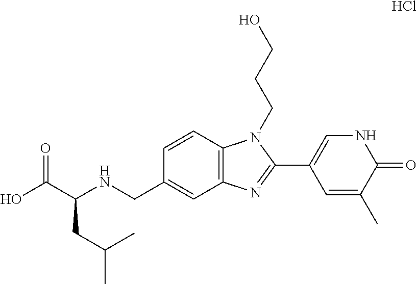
C1=CC2=C(C=C1CNC(C(O)=O)CC(C)C)N=C(C1=CNC(=O)C(C)=C1)N2CCCO.Cl
